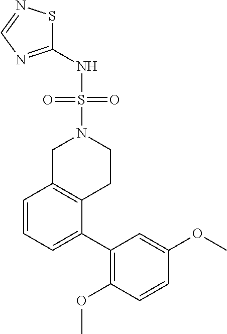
C1(NS(=O)(N2CC3=C(CC2)C(C2=C(OC)C=CC(OC)=C2)=CC=C3)=O)=NC=NS1
